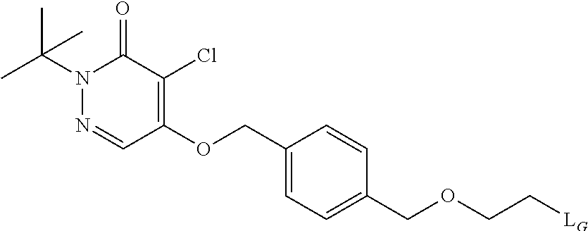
N1(C(C)(C)C)N=CC(OCC2=CC=C(COCC[LG])C=C2)=C(Cl)C1=O
